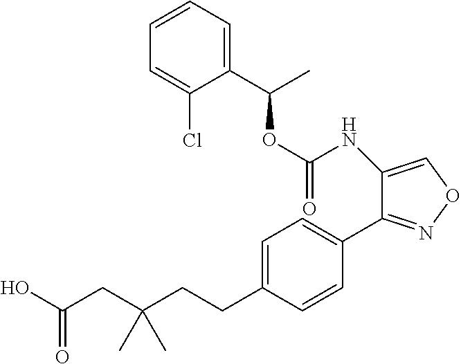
O(C(NC1=CON=C1C1=CC=C(CCC(CC(O)=O)(C)C)C=C1)=O)C(C)C1=CC=CC=C1Cl
